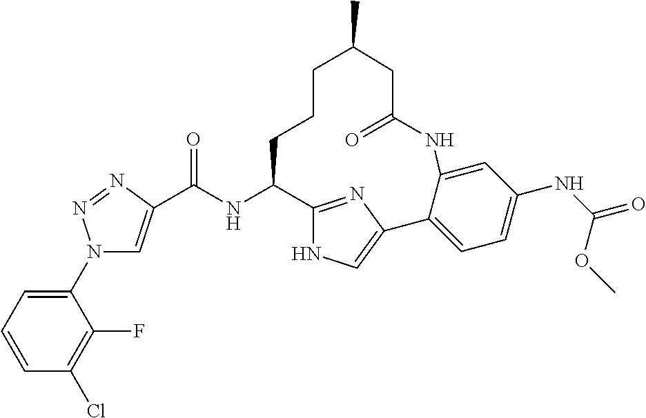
C(NC1CCCC(C)CC(=O)NC2=CC(NC(OC)=O)=CC=C2C2=CNC1=N2)(=O)C1=CN(C2=CC=CC(Cl)=C2F)N=N1
